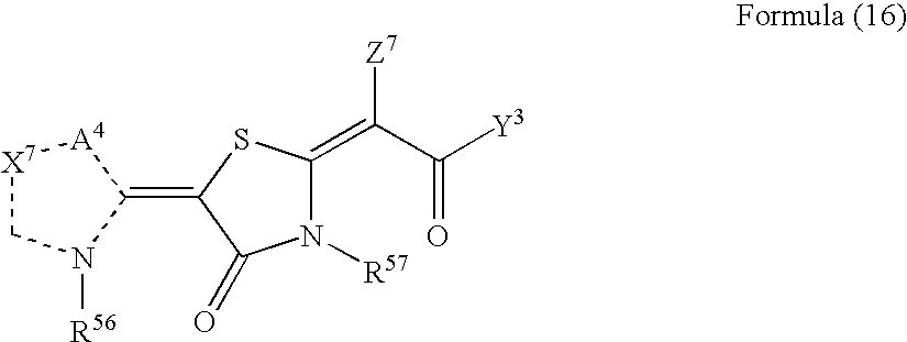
[X7]1CN([R56])C(=C2SC(=C(C(=O)[Y3])[Z7])N([R57])C2=O)[A4]1
